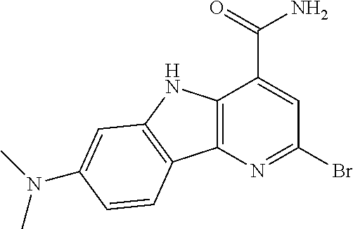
C12=C(N=C(Br)C=C1C(=O)N)C1=C(N2)C=C(N(C)C)C=C1
